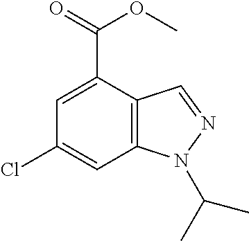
O(C(=O)C1=CC(Cl)=CC2=C1C=NN2C(C)C)C
